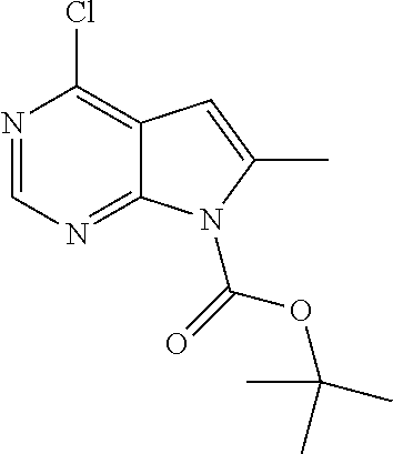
N1=CN=C2C(=C1Cl)C=C(C)N2C(=O)OC(C)(C)C
